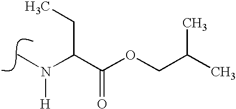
N(C)(C(C(OCC(C)C)=O)CC)[H]
